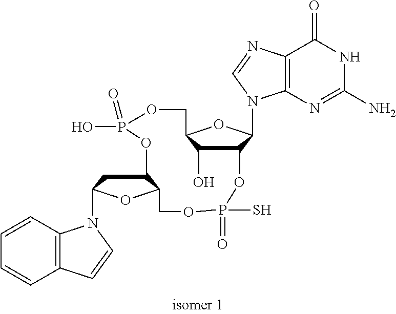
C12=C(C=CC=C1)N(C1CC3C(O1)COP(S)(=O)OC1C(N4C5=C(C(=O)NC(N)=N5)N=C4)OC(COP(=O)(O)O3)C1O)C=C2
